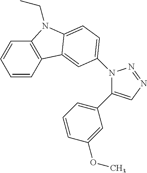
C1=CC2=C(C=C1)N(CC)C1=CC=C(N3C(C4=CC=CC(OC)=C4)=CN=N3)C=C21
